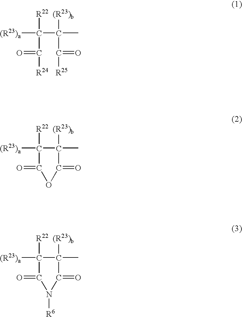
[(R23)a]C(C([(R23)b])(C)C(=O)[R25])([R22])C(=O)[R24].[(R23)a]C1([R22])C([(R23)b])(C)C(=O)OC1=O.[(R23)a]C1([R22])C([(R23)b])(C)C(=O)N([R6])C1=O
